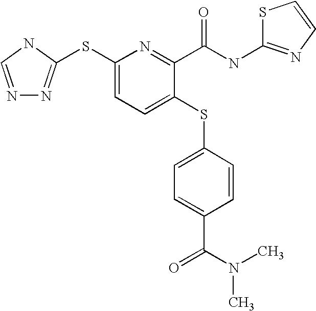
C1(SC2=NN=CN2)=CC=C(SC2=CC=C(C(N(C)C)=O)C=C2)C(C(NC2=NC=CS2)=O)=N1
